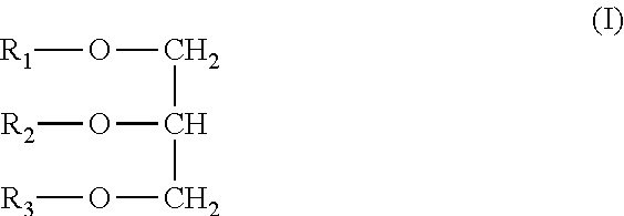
[R1]OCC(O[R2])CO[R3]
